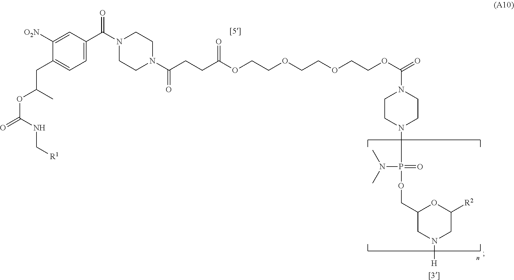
C1=C([O2N])C(CC(OC(=O)NC[R1])C)=CC=C1C(N1CCN(C(CCC(OCCOCCOCCOC(=O)N2CCN(P(OCC3CN([H])CC([R2])O3)(=O)N(C)C)CC2)=O)=O)CC1)=O
